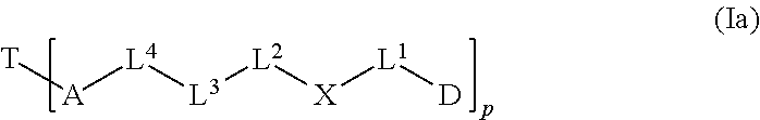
[T][A][L4][L3][L2][X][L1][D]
